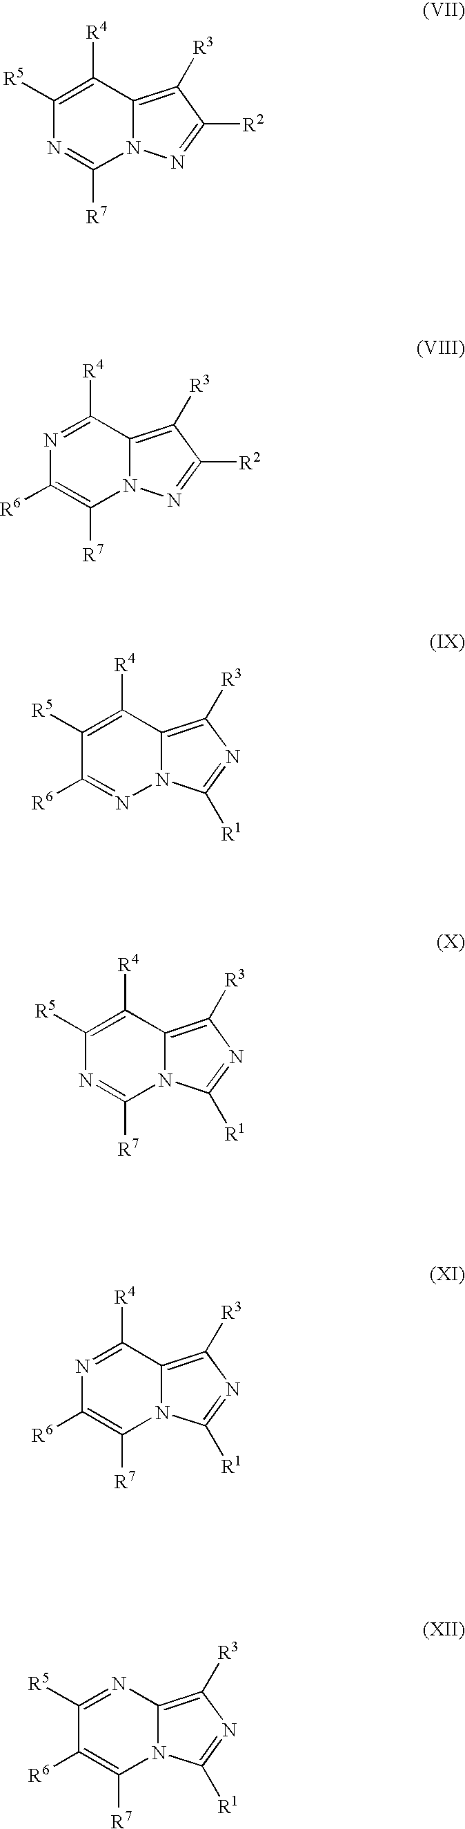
C1([R5])=C([R4])C2=C([R3])C([R2])=NN2C([R7])=N1.N1=C([R4])C2=C([R3])C([R2])=NN2C([R7])=C1[R6].C1([R5])=C([R4])C2=C([R3])N=C([R1])N2N=C1[R6].C1([R5])=C([R4])C2=C([R3])N=C([R1])N2C([R7])=N1.N1=C([R4])C2=C([R3])N=C([R1])N2C([R7])=C1[R6].C1([R5])=NC2=C([R3])N=C([R1])N2C([R7])=C1[R6]
